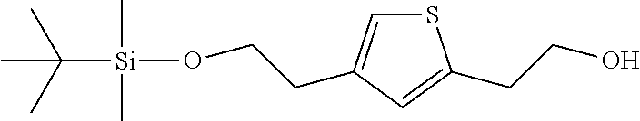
S1C=C(CCO[Si](C)(C)C(C)(C)C)C=C1CCO
